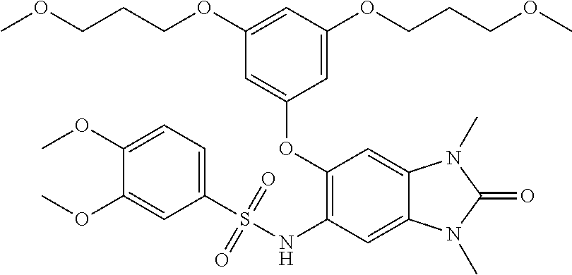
COCCCOC1=CC(OCCCOC)=CC(OC2=C(NS(C3=CC=C(OC)C(OC)=C3)(=O)=O)C=C3C(=C2)N(C)C(=O)N3C)=C1
